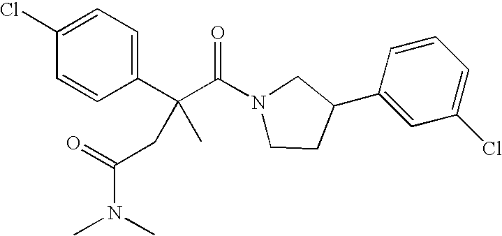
C1(Cl)=CC=C(C(C(N2CCC(C3=CC(Cl)=CC=C3)C2)=O)(CC(=O)N(C)C)C)C=C1
